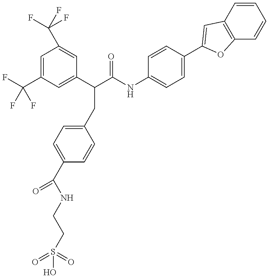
OS(CCNC(C1=CC=C(CC(C(NC2=CC=C(C3=CC4=C(C=CC=C4)O3)C=C2)=O)C2=CC(C(F)(F)F)=CC(C(F)(F)F)=C2)C=C1)=O)(=O)=O
